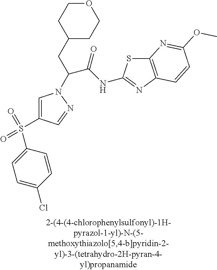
C12=C(N=C(NC(C(CC3CCOCC3)N3C=C(S(=O)(=O)C4=CC=C(Cl)C=C4)C=N3)=O)S1)C=CC(OC)=N2
